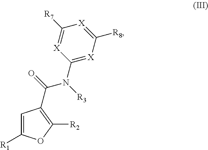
C1=C([R1])OC([R2])=C1C(N([R3])C1=[X]C([R8])=[X]C([R7])=[X]1)=O
